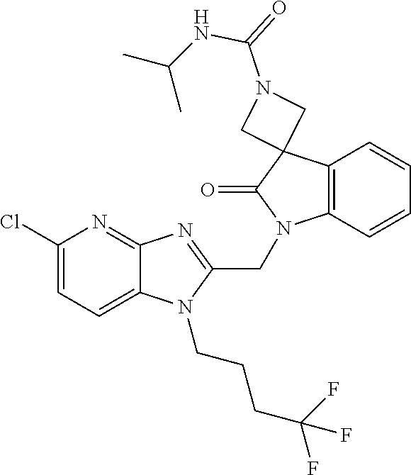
C1(Cl)=CC=C2C(=N1)N=C(CN1C3=C(C=CC=C3)C3(C1=O)CN(C(=O)NC(C)C)C3)N2CCCC(F)(F)F
